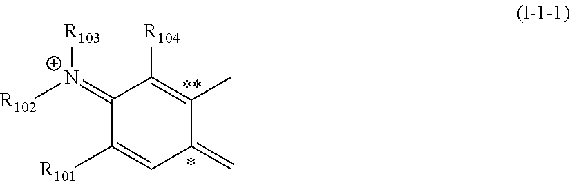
C1(=[N+]([R102])[R103])C([R101])=CC(=C)C(C)=C1[R104]
